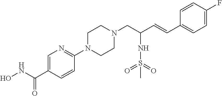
ONC(C1=CN=C(N2CCN(CC(C=CC3=CC=C(F)C=C3)NS(C)(=O)=O)CC2)C=C1)=O
